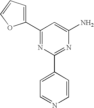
C1(C2=CC=CO2)=NC(C2=CC=NC=C2)=NC(N)=C1
